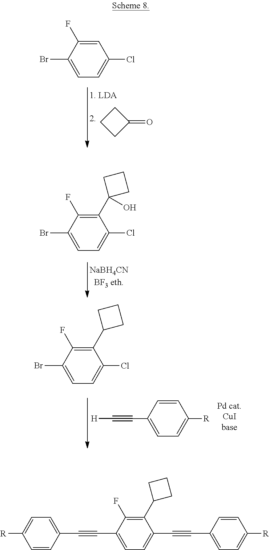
BrC1=CC=C(Cl)C=C1F.C1(=O)CCC1.BrC1=CC=C(Cl)C(C2(O)CCC2)=C1F.BrC1=CC=C(Cl)C(C2CCC2)=C1F.[H]C#CC1=CC=C([R])C=C1.C(C1=CC=C(C#CC2=CC=C([R])C=C2)C(C2CCC2)=C1F)#CC1=CC=C([R])C=C1
